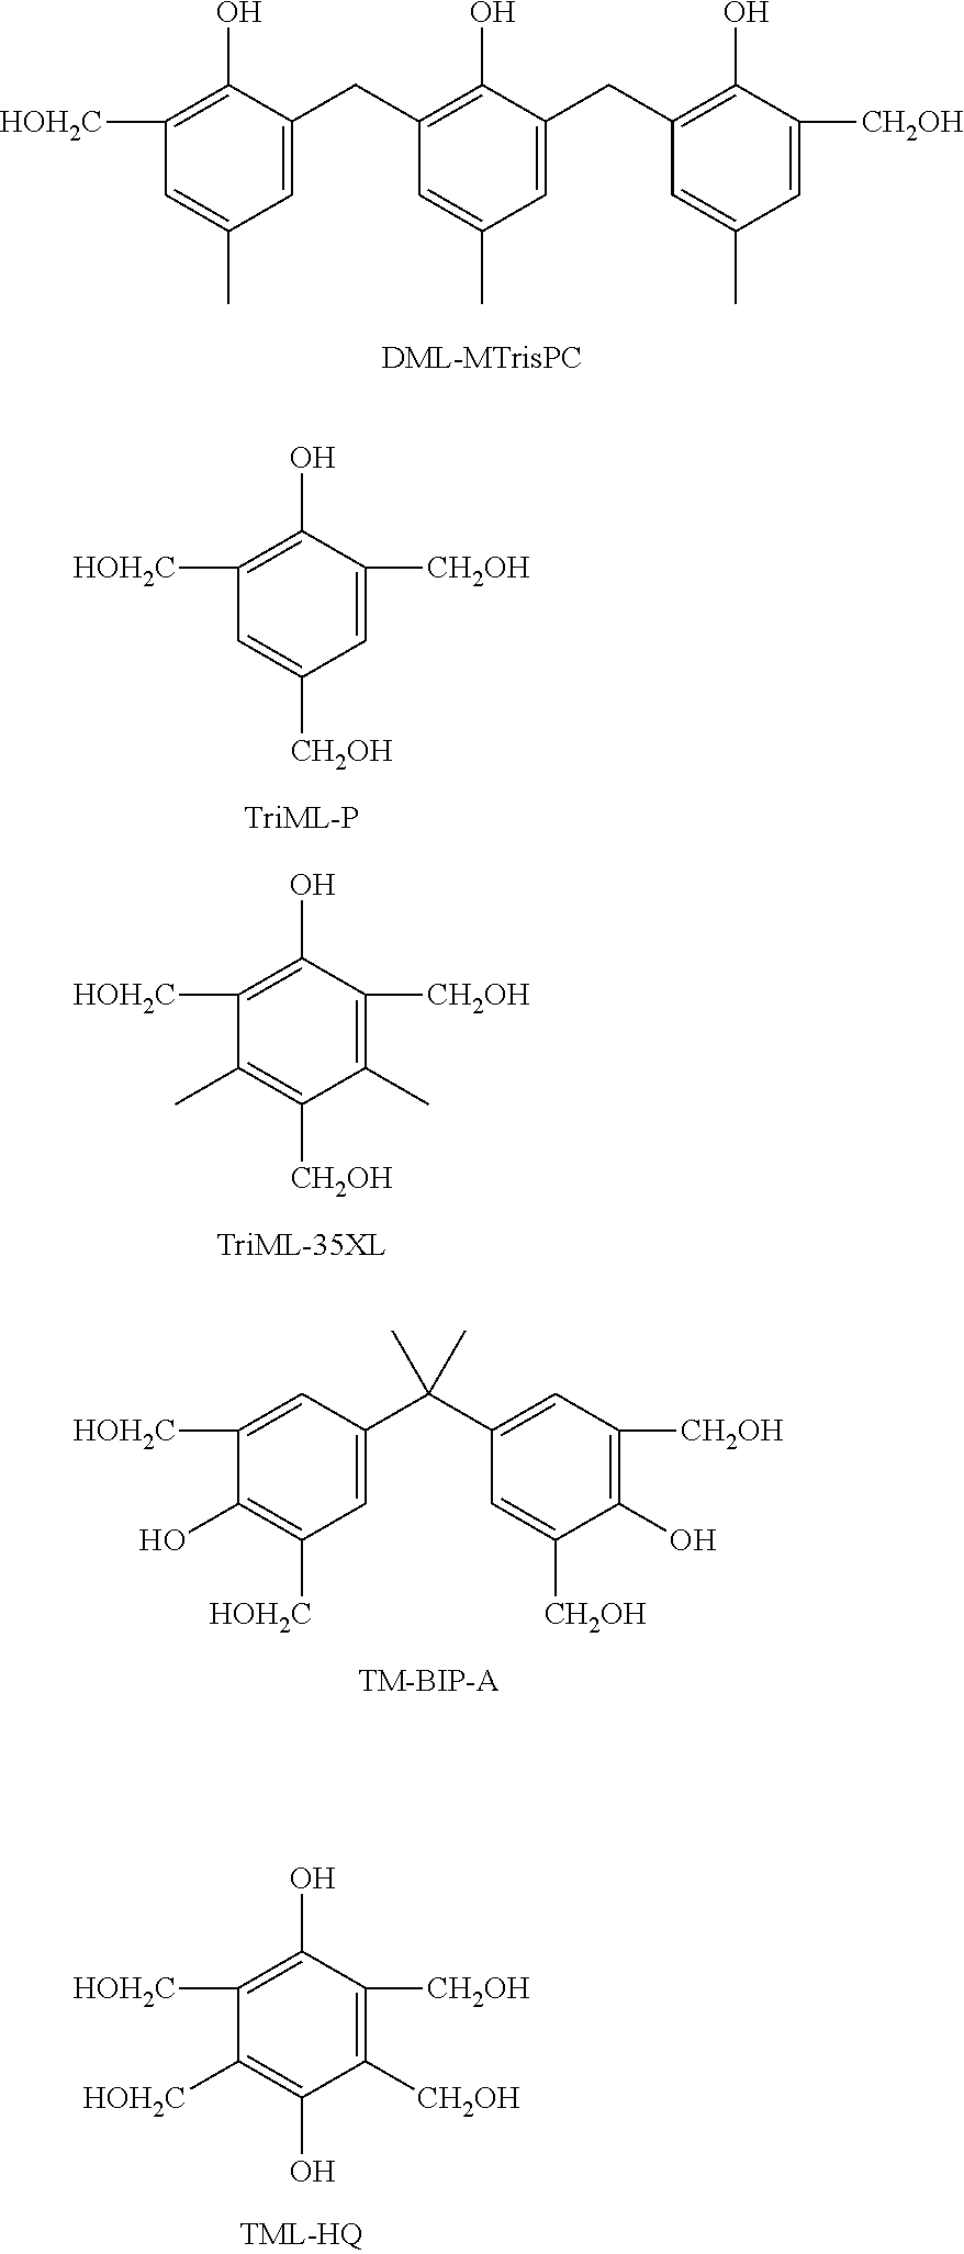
C1([HOH2C])=C(O)C(CC2=C(O)C(CC3=C(O)C([CH2OH])=CC(C)=C3)=CC(C)=C2)=CC(C)=C1.C1([HOH2C])=C(O)C([CH2OH])=CC([CH2OH])=C1.C1([HOH2C])=C(O)C([CH2OH])=C(C)C([CH2OH])=C1C.C1([HOH2C])=CC(C(C2=CC([CH2OH])=C(O)C([CH2OH])=C2)(C)C)=CC([HOH2C])=C1O.C1([HOH2C])=C(O)C([CH2OH])=C([CH2OH])C(O)=C1[HOH2C]
